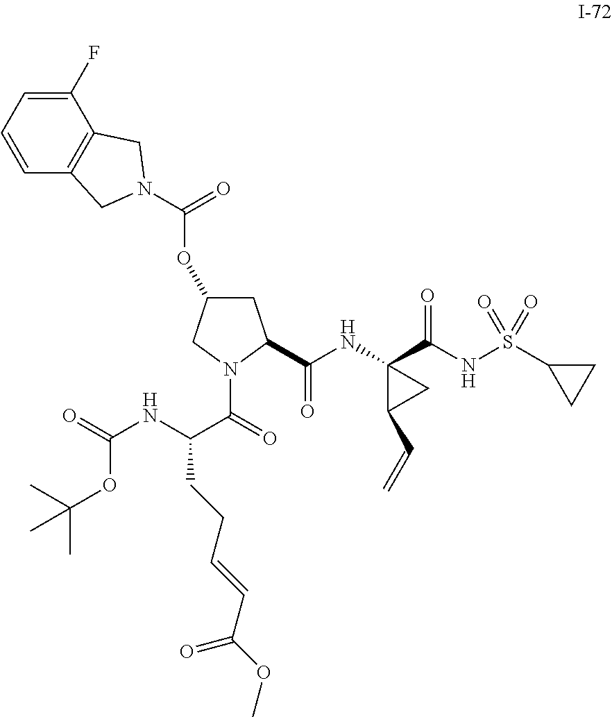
C1=CC2=C(C(F)=C1)CN(C(=O)OC1CC(C(NC3(C(NS(C4CC4)(=O)=O)=O)C(C=C)C3)=O)N(C(=O)C(NC(=O)OC(C)(C)C)CCC=CC(OC)=O)C1)C2
